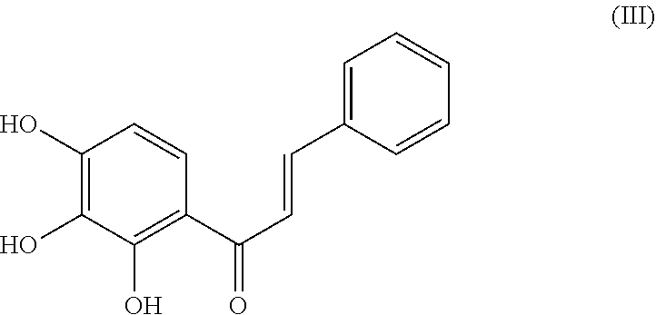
C1(O)=C(O)C(O)=C(C(C=CC2=CC=CC=C2)=O)C=C1
